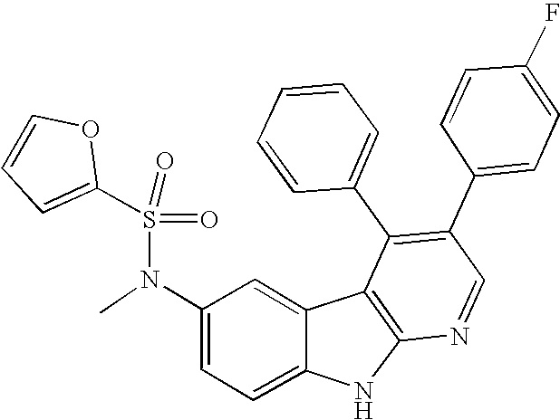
N(C1=CC=C2C(=C1)C1=C(N2)N=CC(C2=CC=C(F)C=C2)=C1C1=CC=CC=C1)(C)S(=O)(=O)C1=CC=CO1
